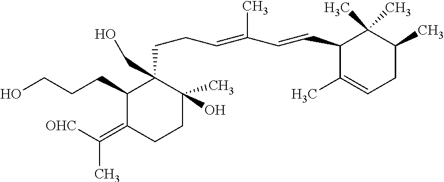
C1(C=CC(=CCCC2(CO)C(CCCO)C(=C(C)[OHC])CCC2(C)O)C)C(C)(C)C(C)CC=C1C
